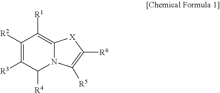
C1([R2])=C([R3])C([R4])N2C(=C1[R1])[X]C([R6])=C2[R5]
